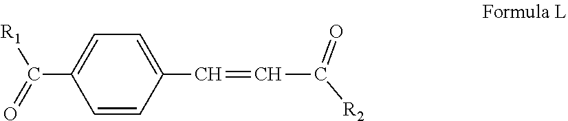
C1=CC(C=CC([R2])=O)=CC=C1C([R1])=O
